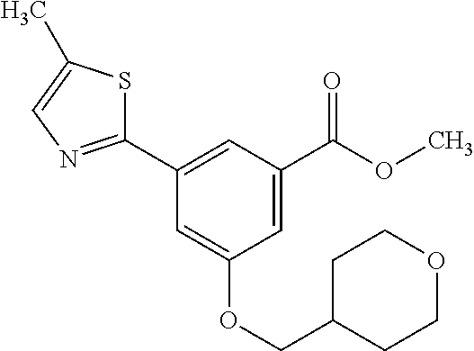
C1=C(C(OC)=O)C=C(C2=NC=C(C)S2)C=C1OCC1CCOCC1
